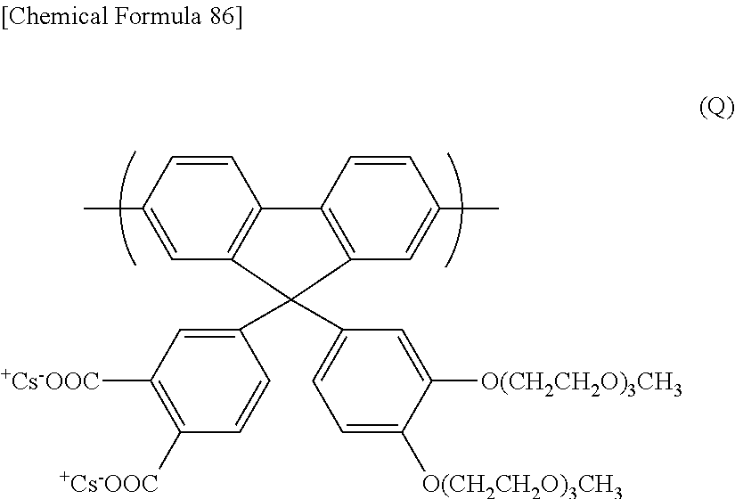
C1=C(C)C=CC2=C1C(C1=CC([+Cs-OOC])=C([+Cs-OOC])C=C1)(C1=CC=C([O(CH2CH2O)3CH3])C([O(CH2CH2O)3CH3])=C1)C1=C2C=CC(C)=C1
